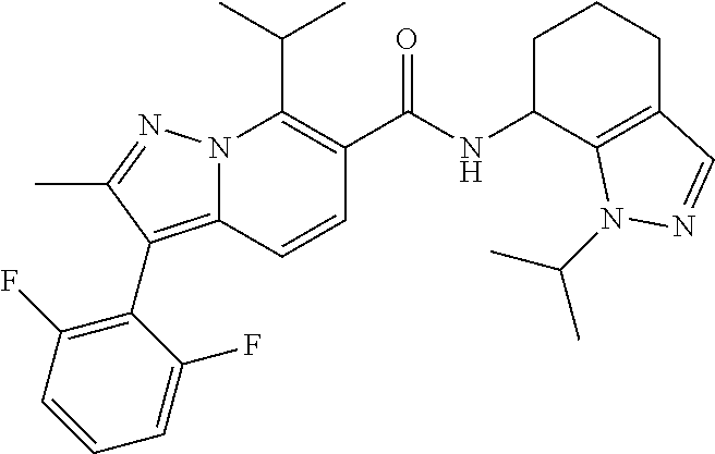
CC(C)C1=C(C(NC2C3=C(CCC2)C=NN3C(C)C)=O)C=CC2=C(C3=C(F)C=CC=C3F)C(C)=NN12
